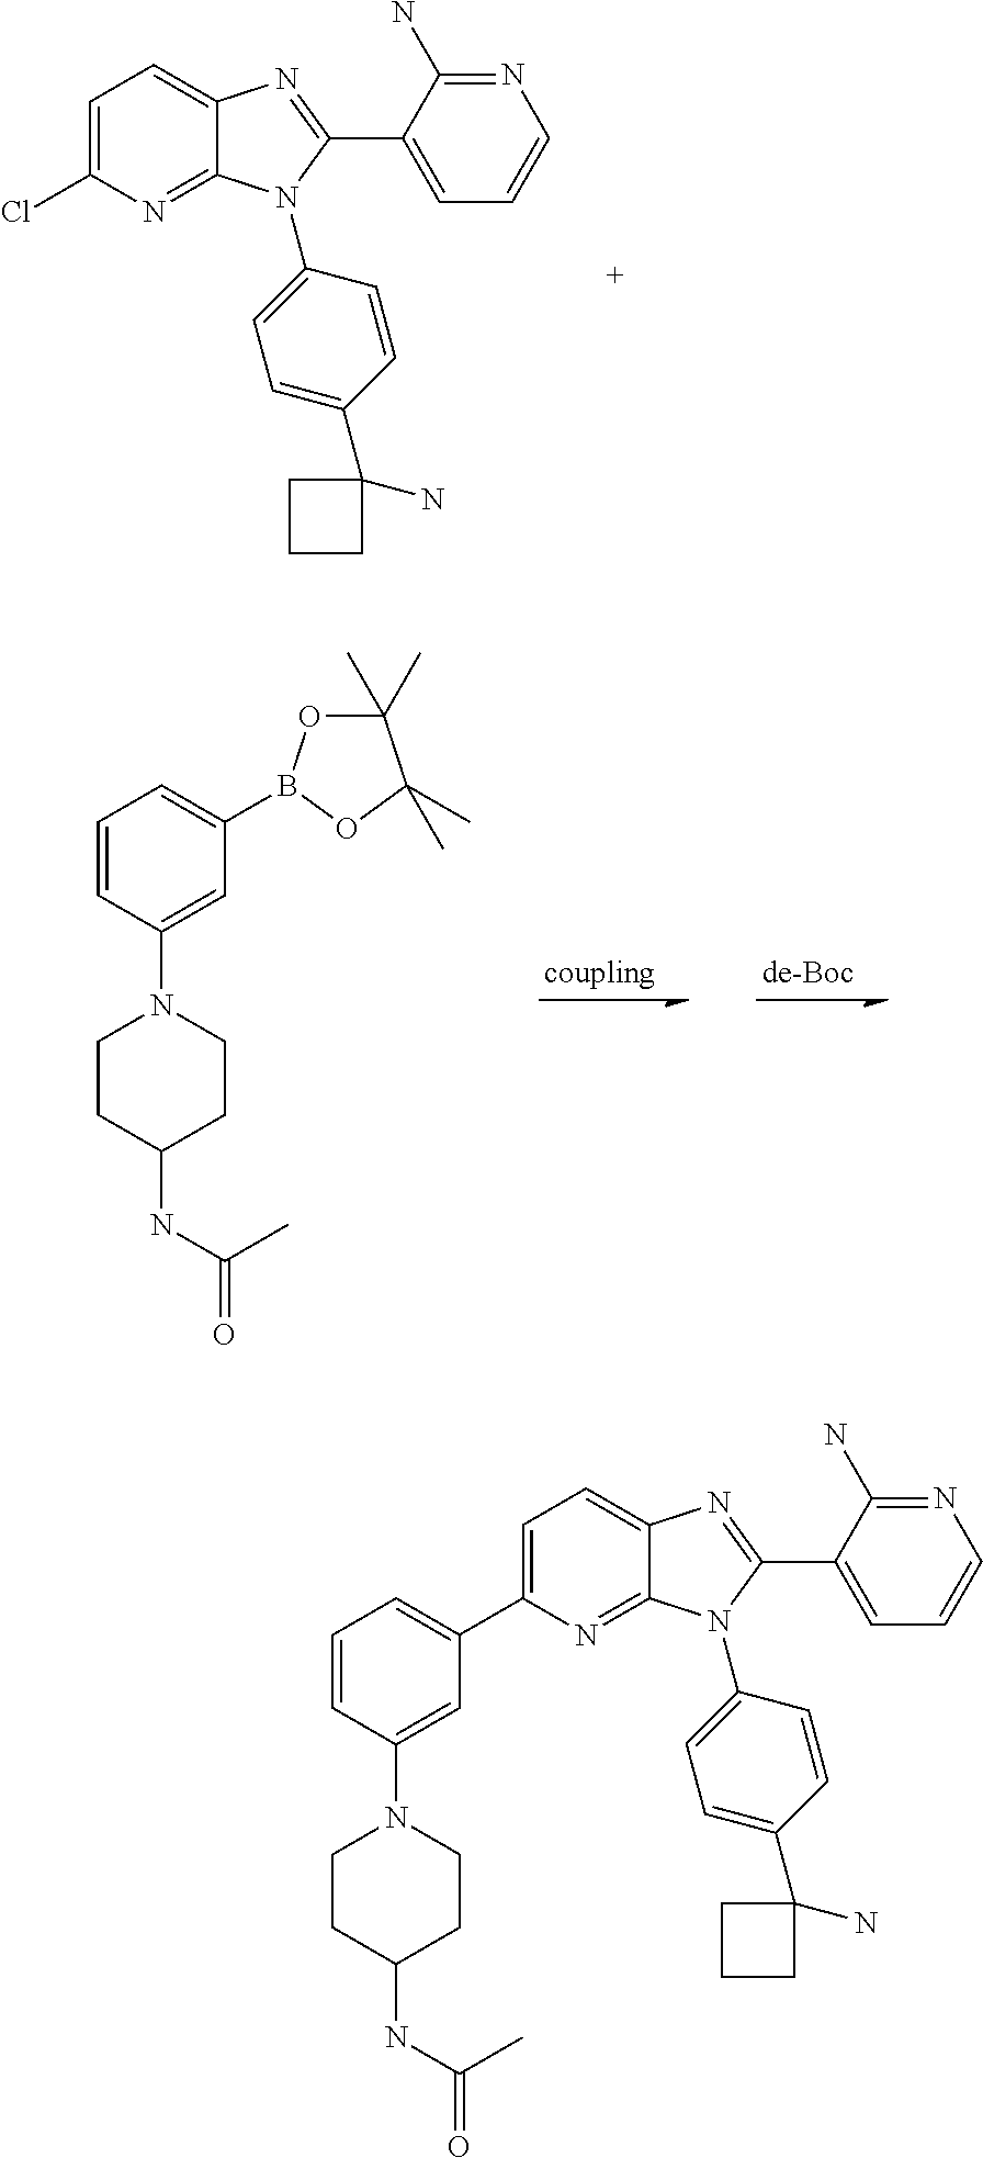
C1=C(Cl)N=C2C(=C1)N=C(C1=CC=CN=C1N)N2C1=CC=C(C2(N)CCC2)C=C1.C1=CC(N2CCC(NC(=O)C)CC2)=CC(B2OC(C)(C)C(C)(C)O2)=C1.C1=C(C2=CC=CC(N3CCC(NC(C)=O)CC3)=C2)N=C2C(=C1)N=C(C1=CC=CN=C1N)N2C1=CC=C(C2(N)CCC2)C=C1
